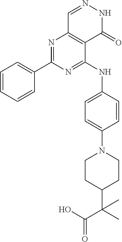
N1=C(C2=CC=CC=C2)N=C(NC2=CC=C(N3CCC(C(C(O)=O)(C)C)CC3)C=C2)C2=C1C=NNC2=O
